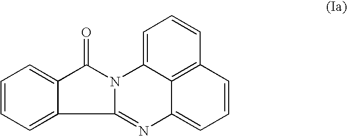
C1=CC=C2C(=C1)C(=O)N1C2=NC2=CC=CC3=C2C1=CC=C3
